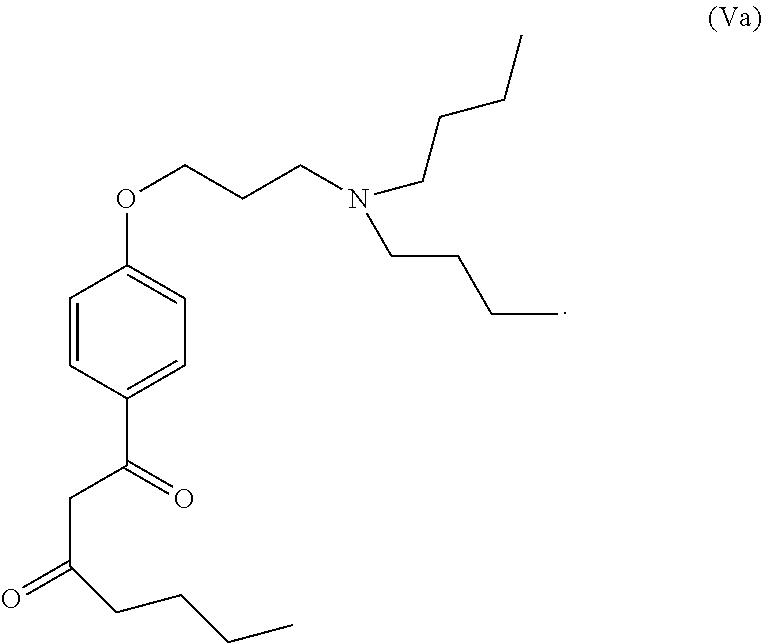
C1=CC(C(=O)CC(=O)CCCC)=CC=C1OCCCN(CCCC)CCCC
